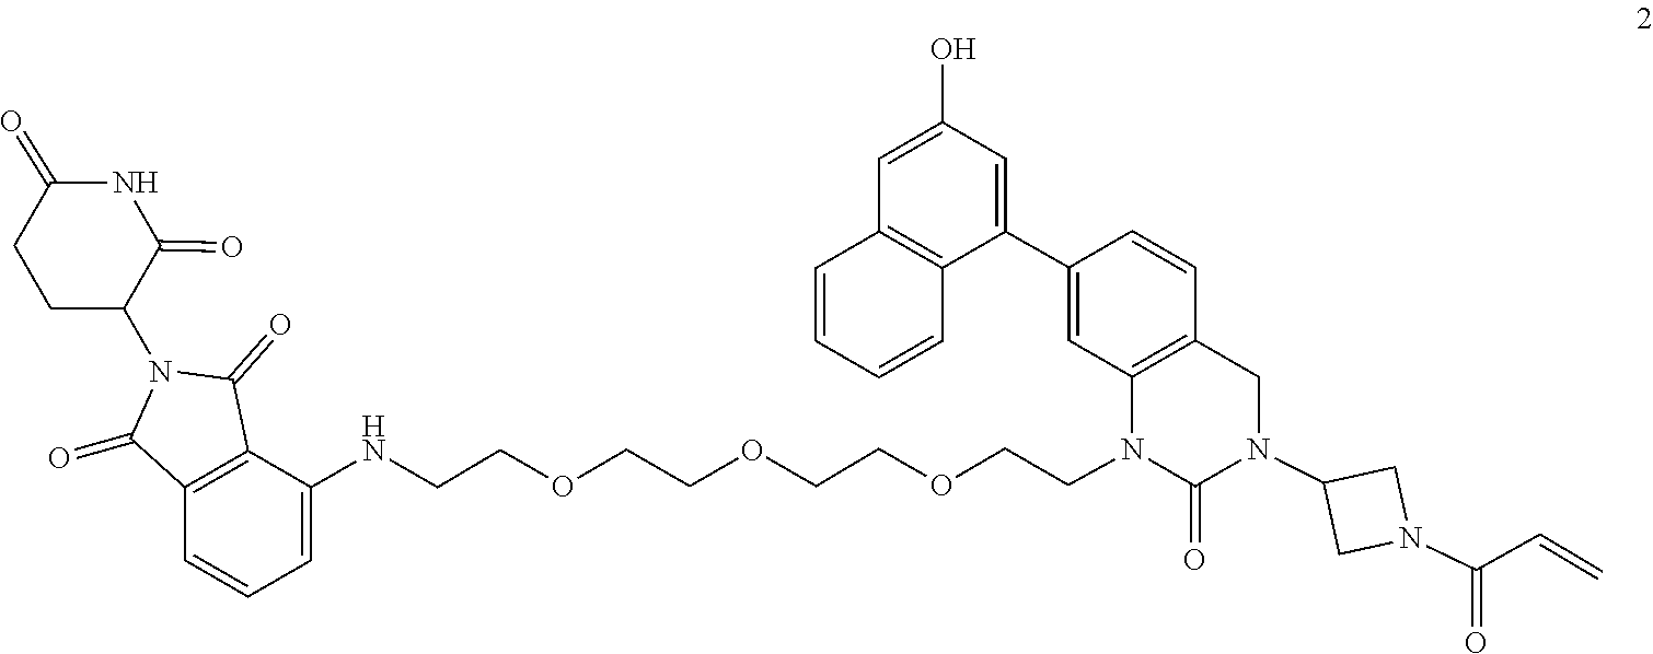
C1=C(O)C=C(C2=CC3=C(C=C2)CN(C2CN(C(=O)C=C)C2)C(=O)N3CCOCCOCCOCCNC2=CC=CC3=C2C(=O)N(C2CCC(=O)NC2=O)C3=O)C2=C1C=CC=C2
